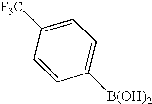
C1=CC([B(OH)2])=CC=C1[F3C]
